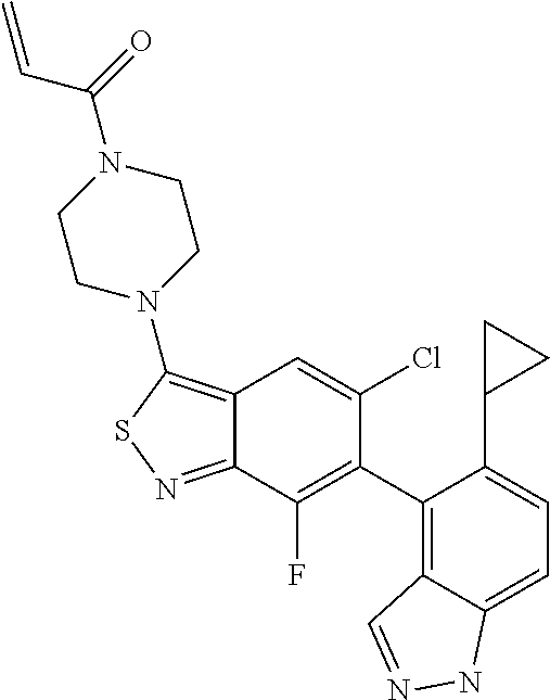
C12=C(N3CCN(C(=O)C=C)CC3)SN=C1C(F)=C(C1=C3C(=CC=C1C1CC1)NN=C3)C(Cl)=C2
